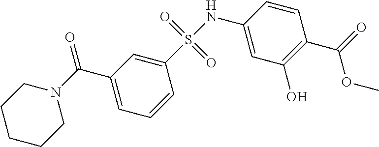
C1(C(N2CCCCC2)=O)=CC=CC(S(NC2=CC(O)=C(C(=O)OC)C=C2)(=O)=O)=C1
